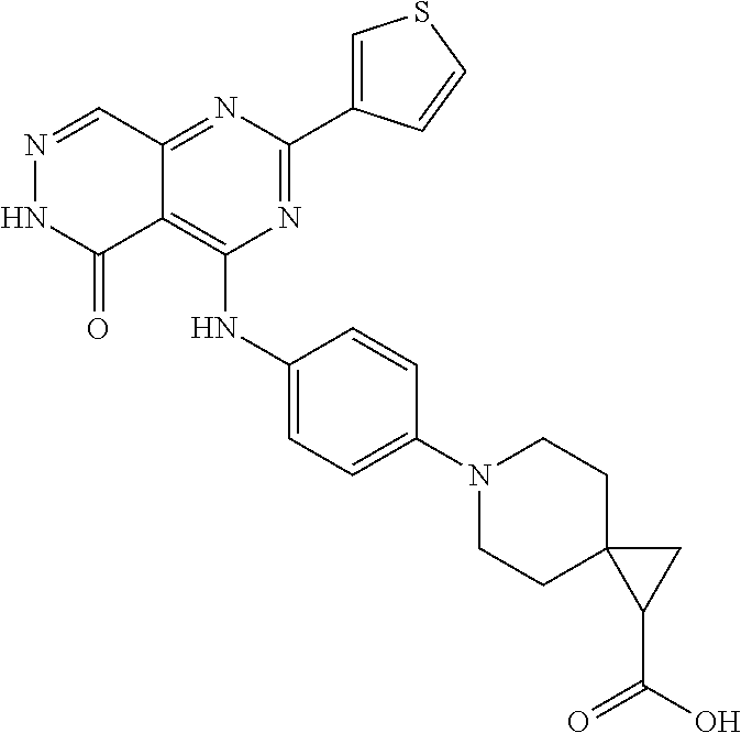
N1=C(C2=CSC=C2)N=C2C(=C1NC1=CC=C(N3CCC4(CC3)C(C(=O)O)C4)C=C1)C(=O)NN=C2
